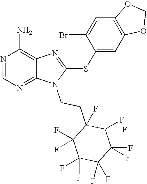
N1=CN=C2C(=C1N)N=C(SC1=CC3=C(C=C1Br)OCO3)N2CCC1(F)C(F)(F)C(F)(F)C(F)(F)C(F)(F)C1(F)F
